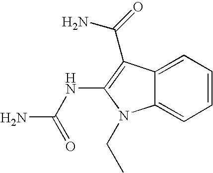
C12=CC=CC=C1N(CC)C(NC(N)=O)=C2C(N)=O
